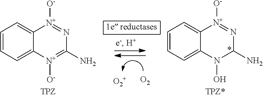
C1=CC=C2C(=C1)[N+]([O-])=NC(N)N2O.C1=CC=C2C(=C1)[N+]([O-])=NC(N)=[N+]2[O-].[O2+].[O2]
